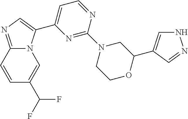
C12=NC=C(C3=CC=NC(N4CCOC(C5=CNN=C5)C4)=N3)N1C=C(C(F)F)C=C2
